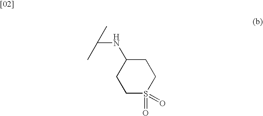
C1C(NC(C)C)CCS(=O)(=O)C1
